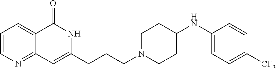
C1=CC=C2C(=N1)C=C(CCCN1CCC(NC3=CC=C([CF3])C=C3)CC1)NC2=O
